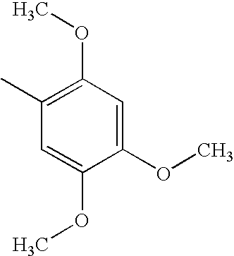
C1=C(OC)C(OC)=CC(OC)=C1C
